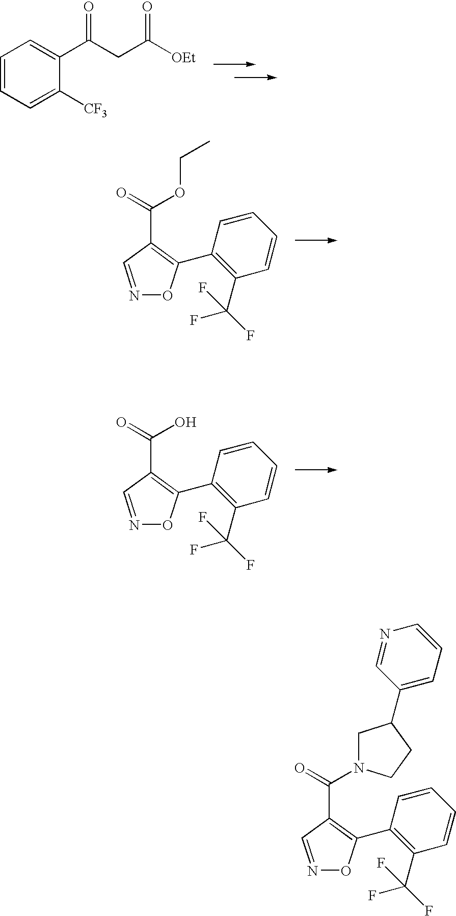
C1=CC=C([CF3])C(C(CC([OEt])=O)=O)=C1.N1=CC(C(=O)OCC)=C(C2=C(C(F)(F)F)C=CC=C2)O1.N1=CC(C(=O)O)=C(C2=C(C(F)(F)F)C=CC=C2)O1.N1=CC(C(=O)N2CC(C3=CC=CN=C3)CC2)=C(C2=C(C(F)(F)F)C=CC=C2)O1
